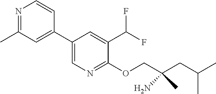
N1=C(C)C=C(C2=CN=C(OCC(CC(C)C)(N)C)C(C(F)F)=C2)C=C1
